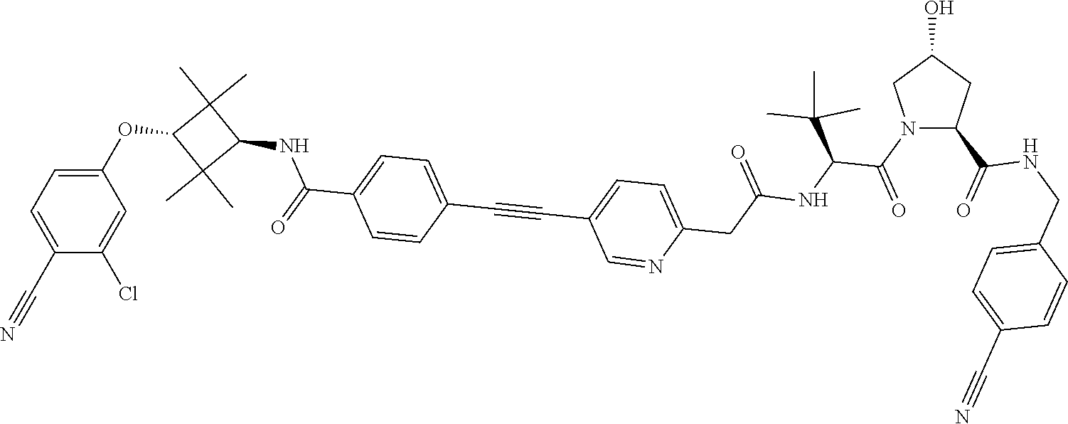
N1(C(C(C(C)(C)C)NC(=O)CC2=CC=C(C#CC3=CC=C(C(=O)NC4C(C)(C)C(OC5=CC=C(C#N)C(Cl)=C5)C4(C)C)C=C3)C=N2)=O)C(C(NCC2=CC=C(C#N)C=C2)=O)CC(O)C1
